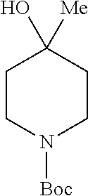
C1CN([Boc])CCC1(O)[Me]
